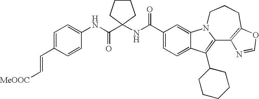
C12=CC=C(C(NC3(C(NC4=CC=C(C=C[MeOOC])C=C4)=O)CCCC3)=O)C=C1N1C(=C2C2CCCCC2)C2=C(CCC1)OC=N2
